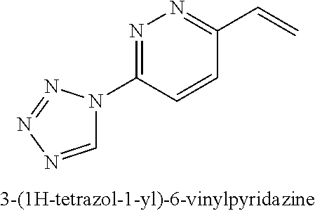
N1=C(N2C=NN=N2)C=CC(C=C)=N1
